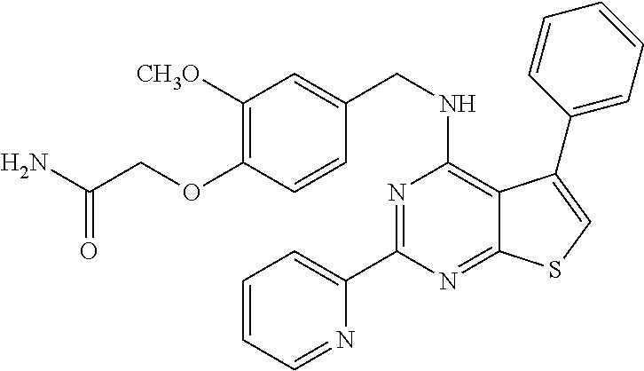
C1=CC=NC(C2=NC(NCC3=CC([CH3O])=C(OCC(N)=O)C=C3)=C3C(=N2)SC=C3C2=CC=CC=C2)=C1
